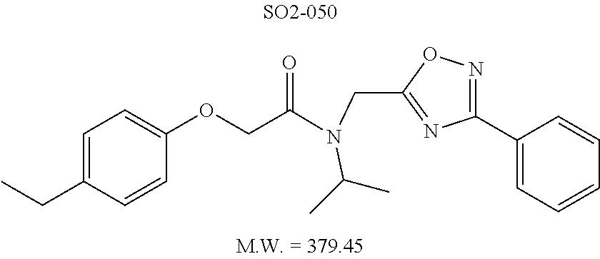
C1(C2=CC=CC=C2)=NOC(CN(C(COC2=CC=C(CC)C=C2)=O)C(C)C)=N1
